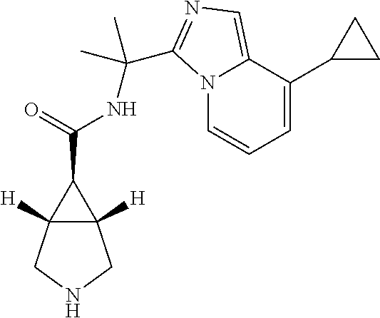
C(=O)(C1C2([H])C1([H])CNC2)NC(C1=NC=C2N1C=CC=C2C1CC1)(C)C
